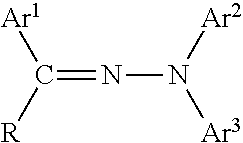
C(=NN([Ar3])[Ar2])([Ar1])[R]
